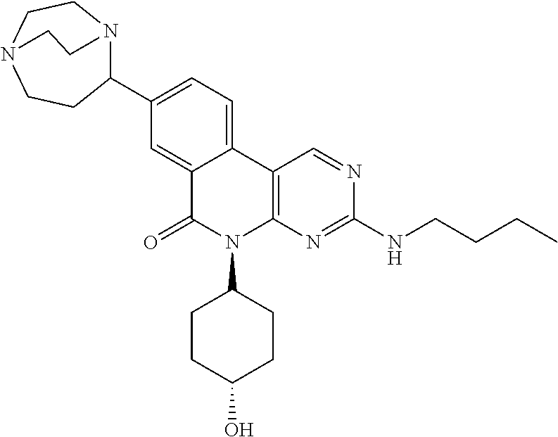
C1(C2N3CCN(CC2)CC3)=CC=C2C(=C1)C(=O)N(C1CCC(O)CC1)C1=C2C=NC(NCCCC)=N1
